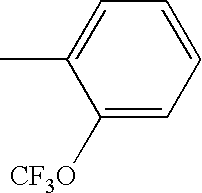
C1([CF3O])=CC=CC=C1C
